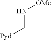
[Pyd]CN[OMe]
